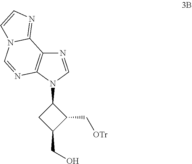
N1=CN(C2CC(CO)C2C[OTr])C2=C1C1=NC=CN1C=N2
